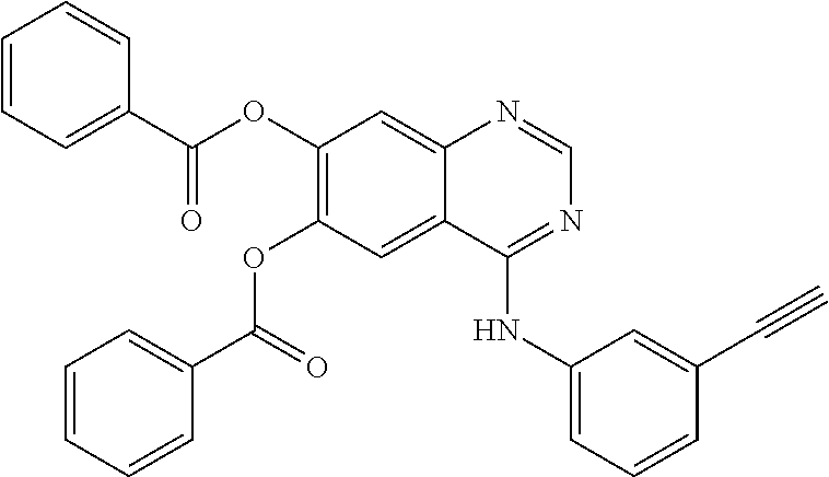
C1(OC(C2=CC=CC=C2)=O)=C(OC(C2=CC=CC=C2)=O)C=C2C(=C1)N=CN=C2NC1=CC=CC(C#C)=C1
